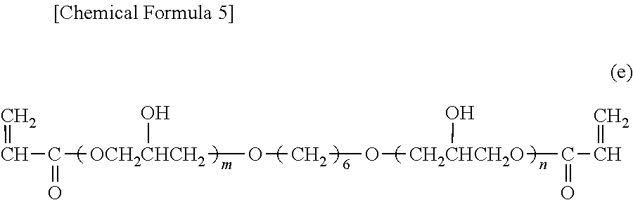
C(C=C)([OCH2CHCH2](OCO[CH2CHCH2O](C(C=C)=O)O)O)=O
